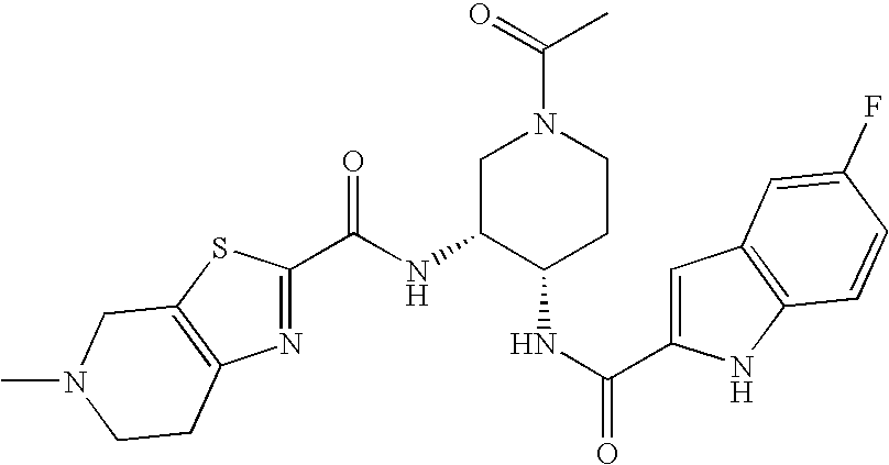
C(C1=NC2=C(S1)CN(C)CC2)(=O)NC1C(NC(C2=CC3=C(N2)C=CC(F)=C3)=O)CCN(C(C)=O)C1
